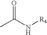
O=C(N[R4])C
